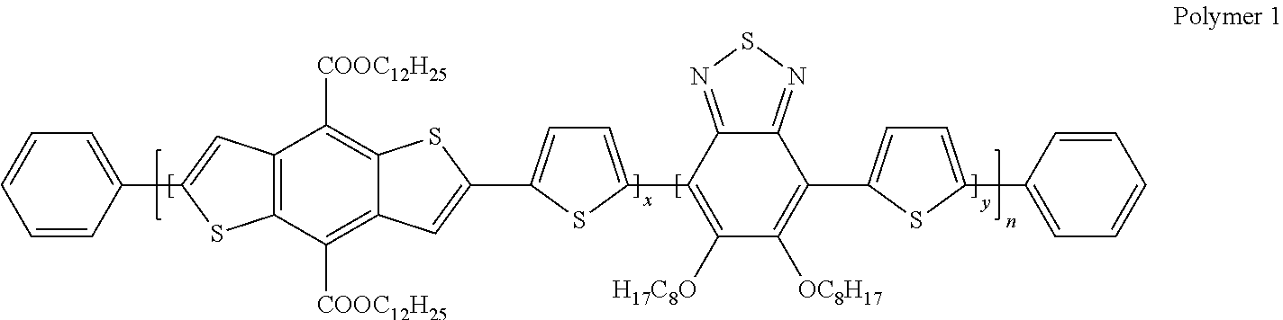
S1C2=C(C=C1C1=CC=CC=C1)C([COOC12H25])=C1C(=C2[COOC12H25])C=C(C2=CC=C(C3=C([H17C8O])C([OC8H17])=C(C4=CC=C(C5=CC=CC=C5)S4)C4=NSN=C34)S2)S1
